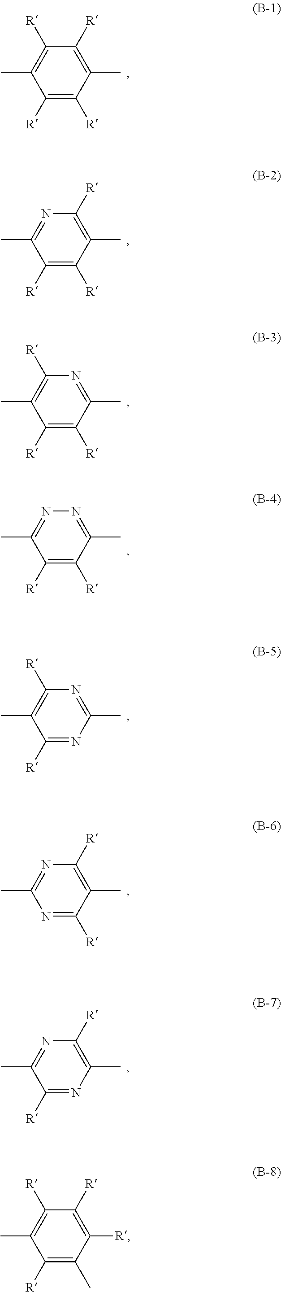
C1([R])=C([R])C(C)=C([R])C([R])=C1C.C1([R])=C([R])C(C)=NC([R])=C1C.C1([R])=C([R])C(C)=C([R])N=C1C.C1([R])=C([R])C(C)=NN=C1C.C1([R])=NC(C)=NC([R])=C1C.N1=C([R])C(C)=C([R])N=C1C.C1([R])=NC(C)=C([R])N=C1C.C1([R])=C(C)C([R])=C([R])C([R])=C1C
